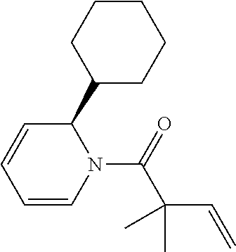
N1(C(=O)C(C=C)(C)C)C=CC=CC1C1CCCCC1
